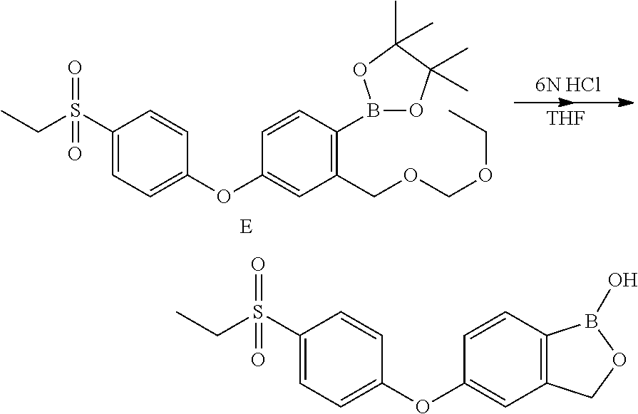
[THF].C(S(C1=CC=C(OC2=CC(COCOCC)=C(B3OC(C)(C)C(C)(C)O3)C=C2)C=C1)(=O)=O)C.[E].[6N HCl].C(S(C1=CC=C(OC2=CC3=C(C=C2)B(O)OC3)C=C1)(=O)=O)C
